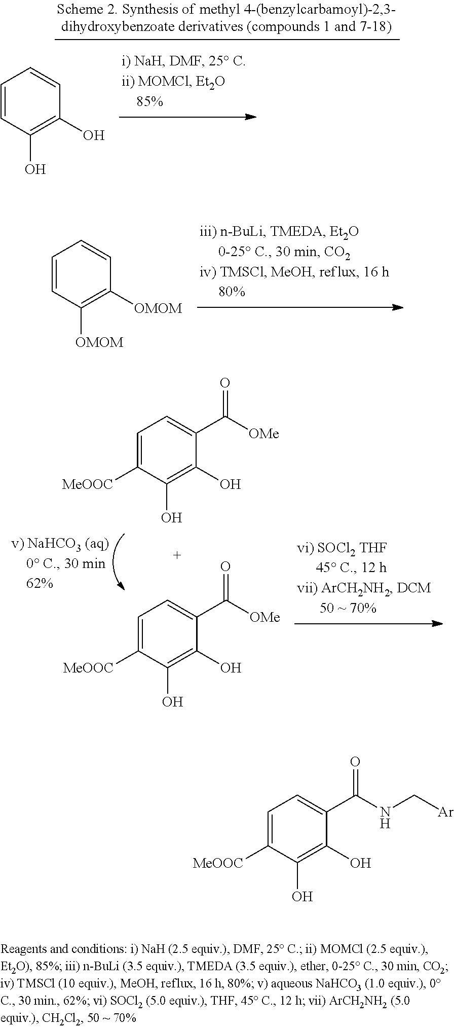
C1=CC([OMOM])=C([OMOM])C=C1.C1=C([MeOOC])C(O)=C(O)C(C([OMe])=O)=C1.C1=C([MeOOC])C(O)=C(O)C(C([OMe])=O)=C1.C1=CC(O)=C(O)C=C1.C1=C([MeOOC])C(O)=C(O)C(C(NC[Ar])=O)=C1
